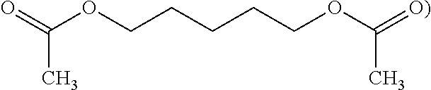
O=C(OCCCCCOC(=[O)])C)C
